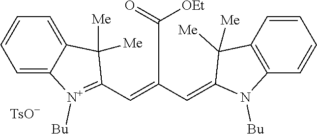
C1(=CC(=CC2=[N+]([Bu])C3=CC=CC=C3C2([Me])[Me])C(=O)[OEt])N([Bu])C2=C(C1([Me])[Me])C=CC=C2.[TsO-]
